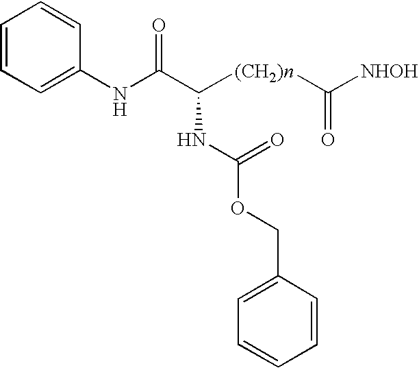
C1=C(NC(C([(CH2)n]C([NHOH])=O)NC(=O)OCC2=CC=CC=C2)=O)C=CC=C1
